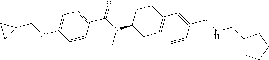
C1=C(OCC2CC2)C=CC(C(N(C2CC3=C(CC2)C=C(CNCC2CCCC2)C=C3)C)=O)=N1
